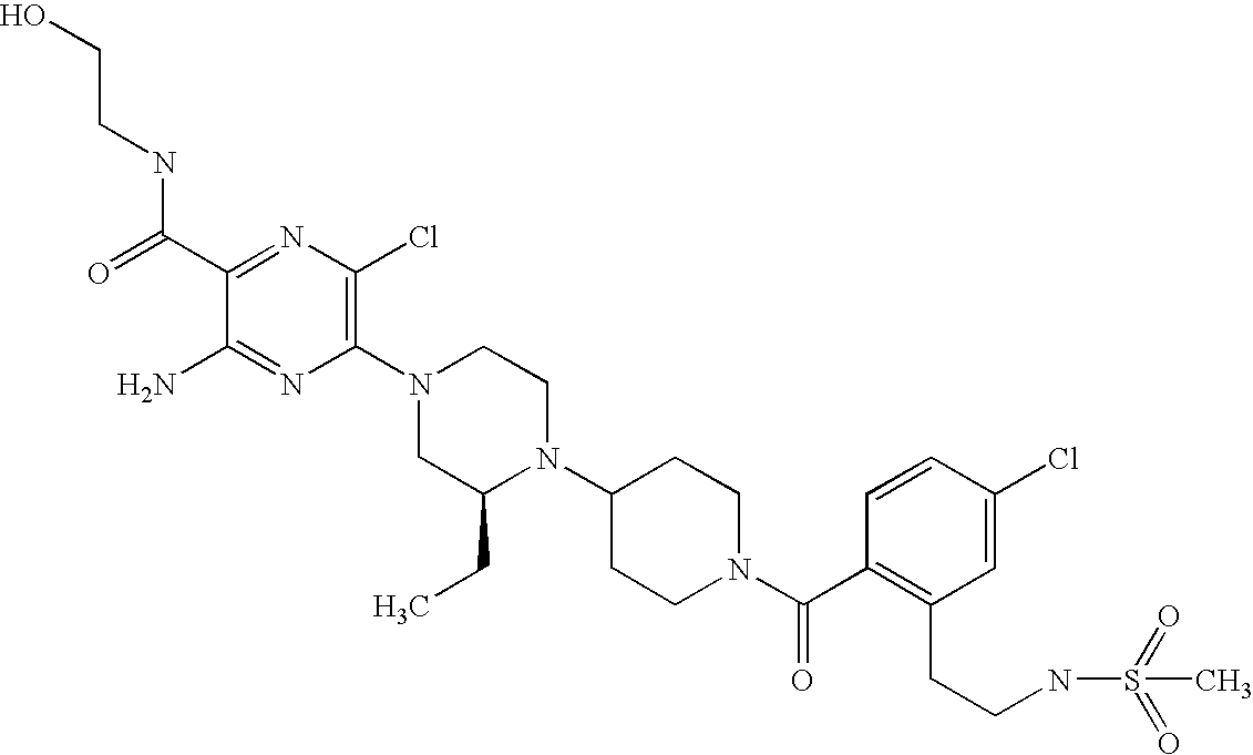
C1(C(NCCO)=O)=NC(Cl)=C(N2CC(CC)N(C3CCN(C(C4=C(CCNS(=O)(=O)C)C=C(Cl)C=C4)=O)CC3)CC2)N=C1N
